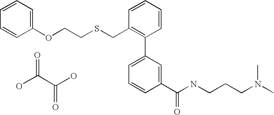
C(C1=C(C2=CC=CC(C(=O)NCCCN(C)C)=C2)C=CC=C1)SCCOC1=CC=CC=C1.OC(C(O)=O)=O
